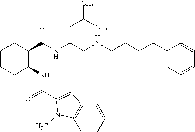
C1CCC(NC(C2=CC3=C(N2C)C=CC=C3)=O)C(C(NC(CNCCCCC2=CC=CC=C2)CC(C)C)=O)C1
